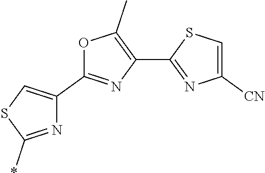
N1=C(*)SC=C1C1=NC(C2=NC([CN])=CS2)=C(C)O1
